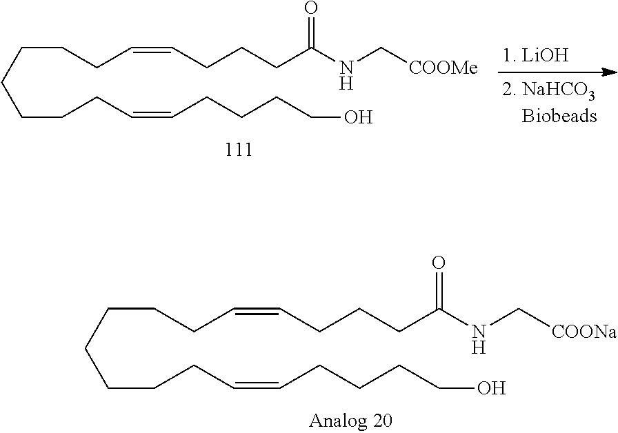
C(CCCC=CCCCC(NC[COOMe])=O)CCCC=CCCCCO.C(CCCC=CCCCC(NC[COONa])=O)CCCC=CCCCCO
